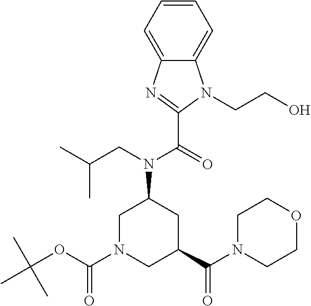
C12=CC=CC=C1N=C(C(=O)N(CC(C)C)C1CN(C(OC(C)(C)C)=O)CC(C(N3CCOCC3)=O)C1)N2CCO
